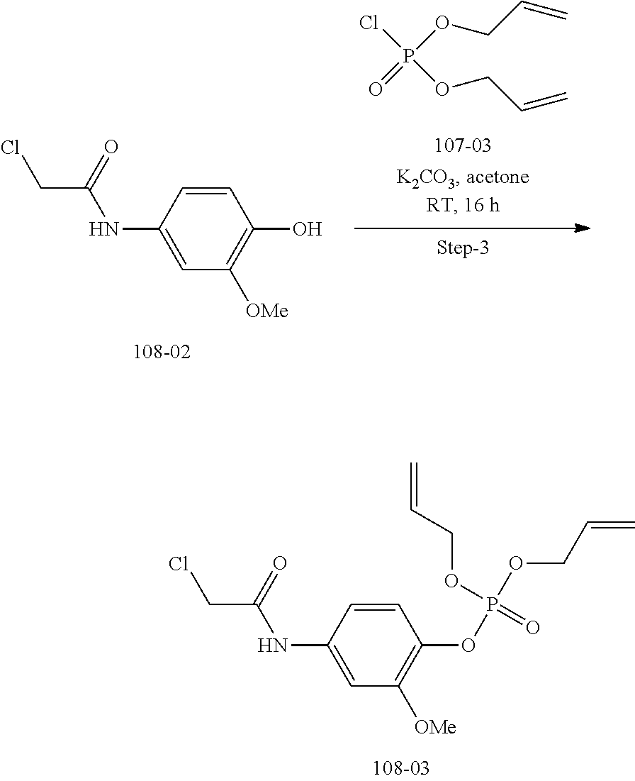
ClP(OCC=C)(OCC=C)=O.C1=CC(NC(CCl)=O)=CC([OMe])=C1O.C1=CC(NC(CCl)=O)=CC([OMe])=C1OP(OCC=C)(OCC=C)=O
